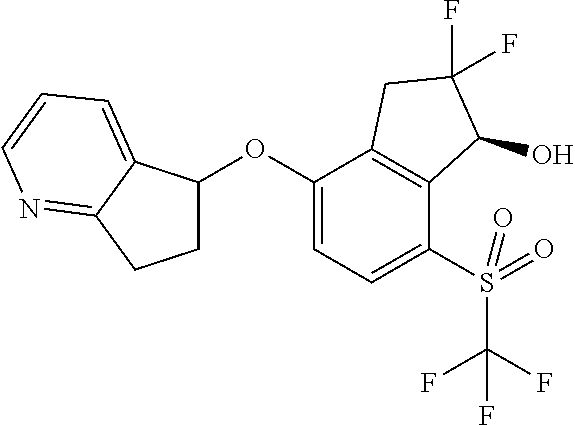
C1(OC2=CC=C(S(C(F)(F)F)(=O)=O)C3=C2CC(F)(F)C3O)CCC2=NC=CC=C12
